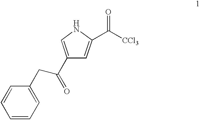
C1=C(C([CCl3])=O)NC=C1C(CC1=CC=CC=C1)=O
